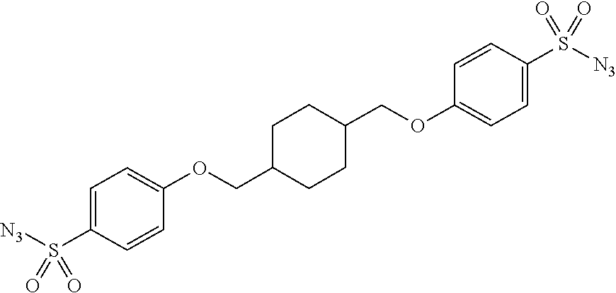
C1=C(S([N3])(=O)=O)C=CC(OCC2CCC(COC3=CC=C(S([N3])(=O)=O)C=C3)CC2)=C1
